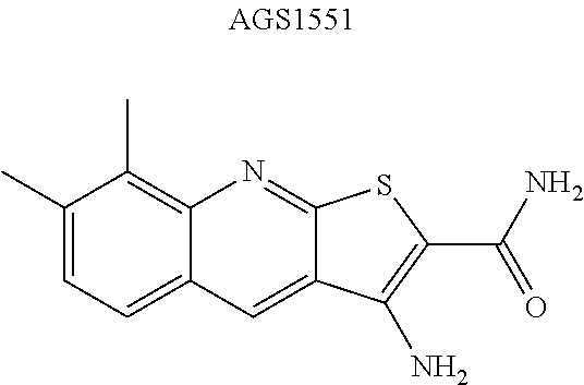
C12=CC=C(C)C(C)=C1N=C1C(=C2)C(N)=C(C(N)=O)S1
